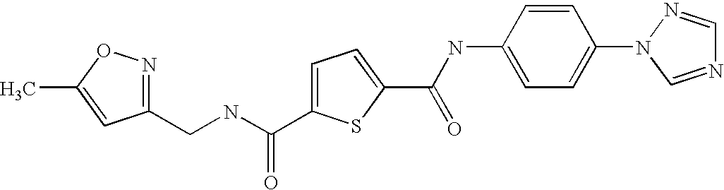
C1(CNC(C2=CC=C(C(NC3=CC=C(N4C=NC=N4)C=C3)=O)S2)=O)=NOC(C)=C1
